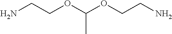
NCCOC(OCCN)C
